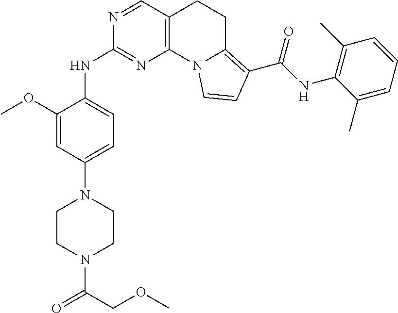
C1(OC)=CC(N2CCN(C(=O)COC)CC2)=CC=C1NC1=NC2=C(CCC3=C(C(=O)NC4=C(C)C=CC=C4C)C=CN23)C=N1
